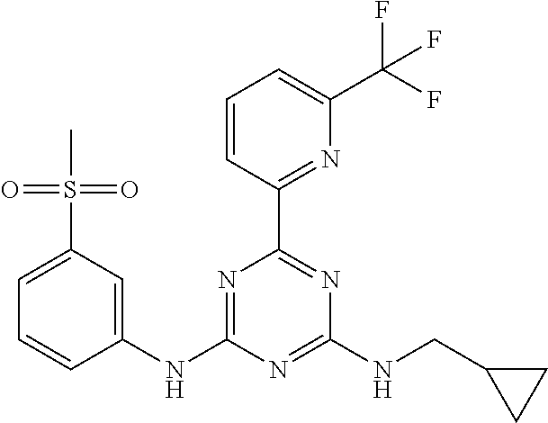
N1=C(NC2=CC(S(=O)(=O)C)=CC=C2)N=C(NCC2CC2)N=C1C1=NC(C(F)(F)F)=CC=C1
